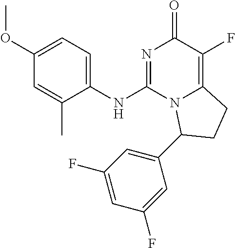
C1(OC)=CC=C(NC2=NC(=O)C(F)=C3N2C(C2=CC(F)=CC(F)=C2)CC3)C(C)=C1
